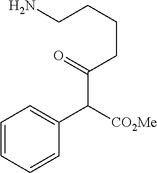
C1=CC=CC(C([CO2Me])C(CCCCN)=O)=C1
